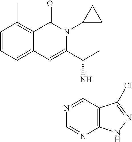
C1=CC=C2C(=C1C)C(=O)N(C1CC1)C(C(NC1=NC=NC3=C1C(Cl)=NN3)C)=C2
